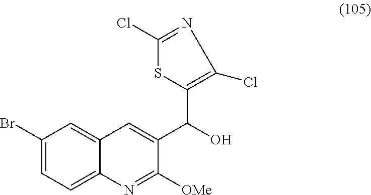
C1(Br)=CC=C2C(=C1)C=C(C(O)C1=C(Cl)N=C(Cl)S1)C([OMe])=N2
